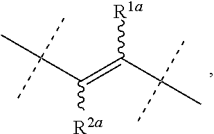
C(=C(C(C)(C)C)[R1a])(C(C)(C)C)[R2a]
